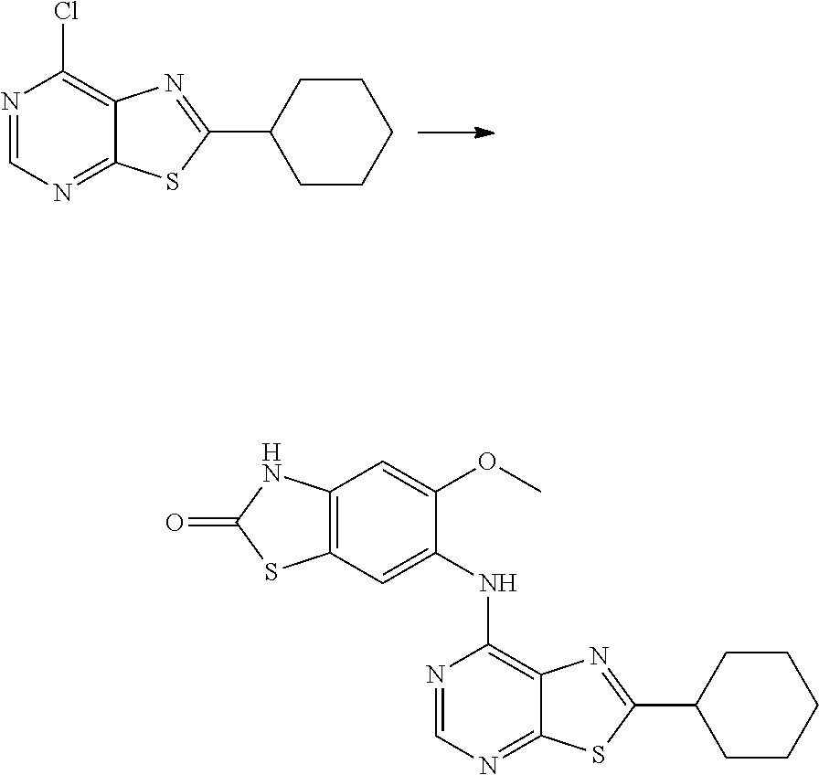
C12=NC=NC(Cl)=C1N=C(C1CCCCC1)S2.C12=NC=NC(NC3=CC4=C(C=C3OC)NC(=O)S4)=C1N=C(C1CCCCC1)S2
